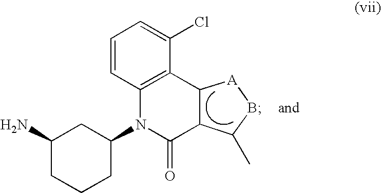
C1(N)CCCC(N2C3=C(C(Cl)=CC=C3)C3C(C2=O)C(C)B[A]3)C1
